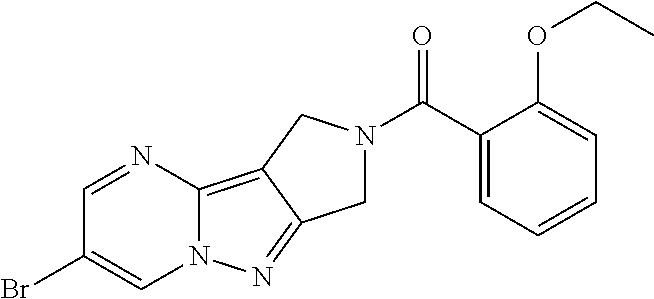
C1=NC2=C3C(=NN2C=C1Br)CN(C(C1=CC=CC=C1OCC)=O)C3
